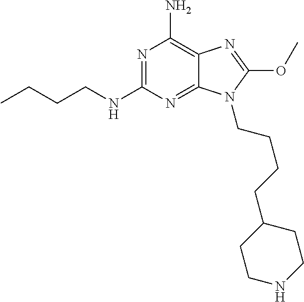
N1=C(NCCCC)N=C2C(=C1N)N=C(OC)N2CCCCC1CCNCC1
